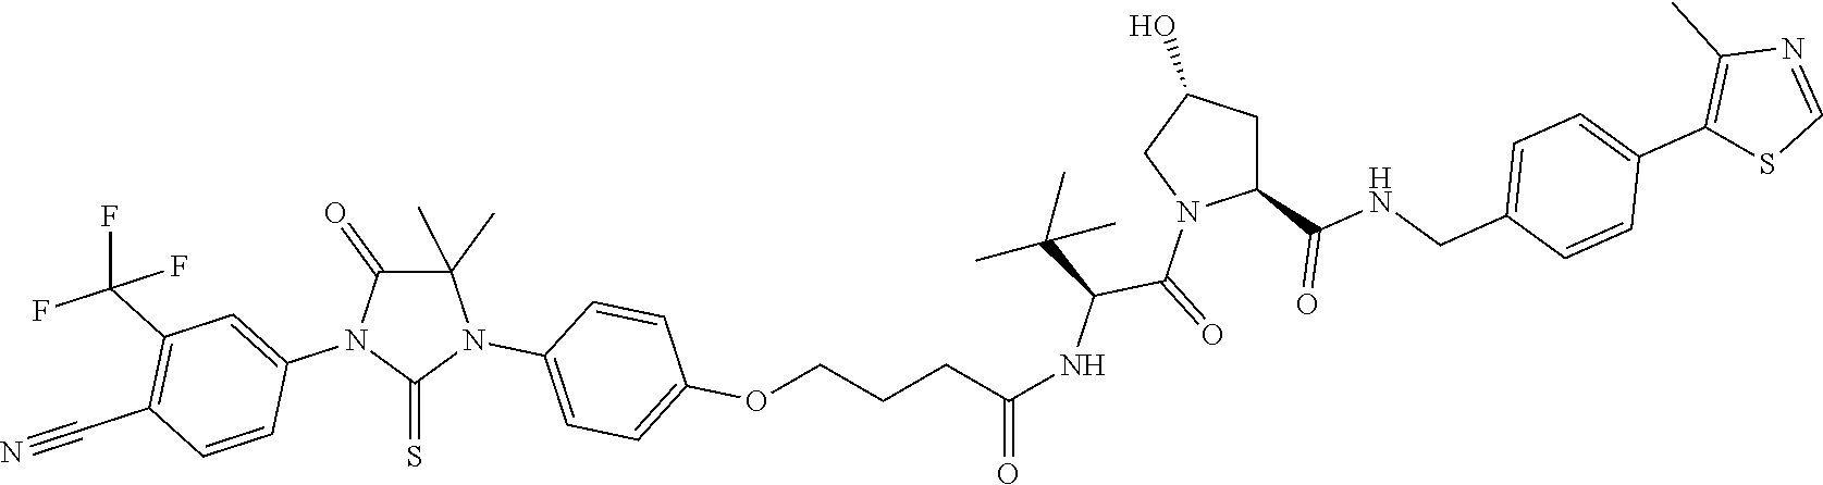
C1C(C(=O)NCC2=CC=C(C3=C(C)N=CS3)C=C2)N(C(C(NC(CCCOC2=CC=C(N3C(C)(C)C(=O)N(C4=CC(C(F)(F)F)=C(C#N)C=C4)C3=S)C=C2)=O)C(C)(C)C)=O)CC1O
